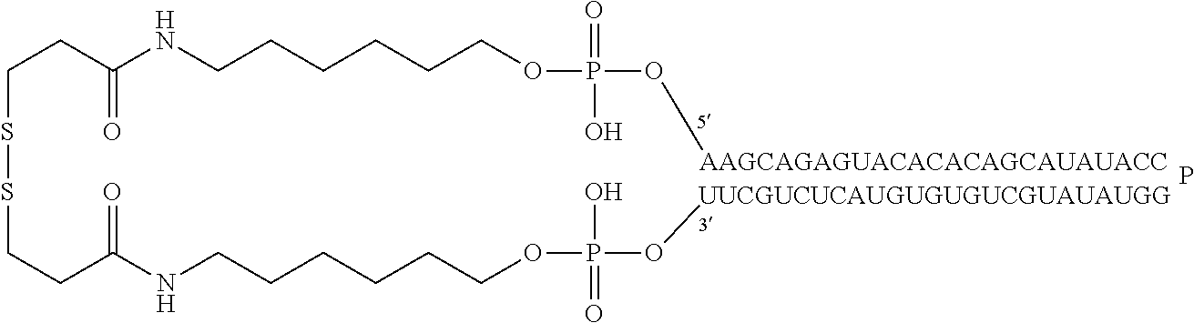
C(SSCCC(NCCCCCCOP(O[UUCGUCUCAUGUGUGUCGUAUAUGG])(=O)O)=O)CC(NCCCCCCOP(O[AAGCAGAGUACACACAGCAUAUACC])(=O)O)=O.P
